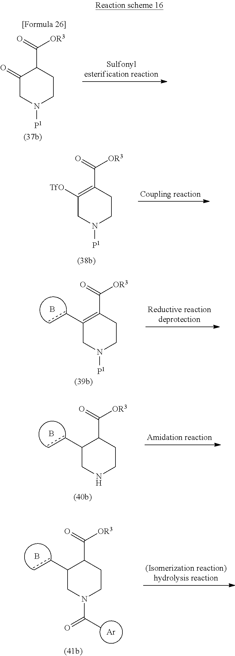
C1(=O)CN([P1])CCC1C(=O)[OR3].C1([TfO])=C(C(=O)[OR3])CCN([P1])C1.C1(cc)=C(C([OR3])=O)CCN([P1])C1.B.C1(cc)CNCCC1C([OR3])=O.B.C1(cc)CN(C(C)=O)CCC1C([OR3])=O.B.[Ar]
